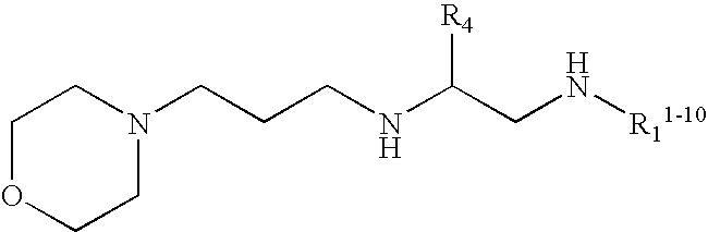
C1OCCN(CCCNC(CN[R11-10])[R4])C1
